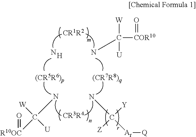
C([COR10]=O)([U])([W])N.N.[H].NC([At][Q])([Y])[Z].NC([R10OC]=O)([W])[U]
